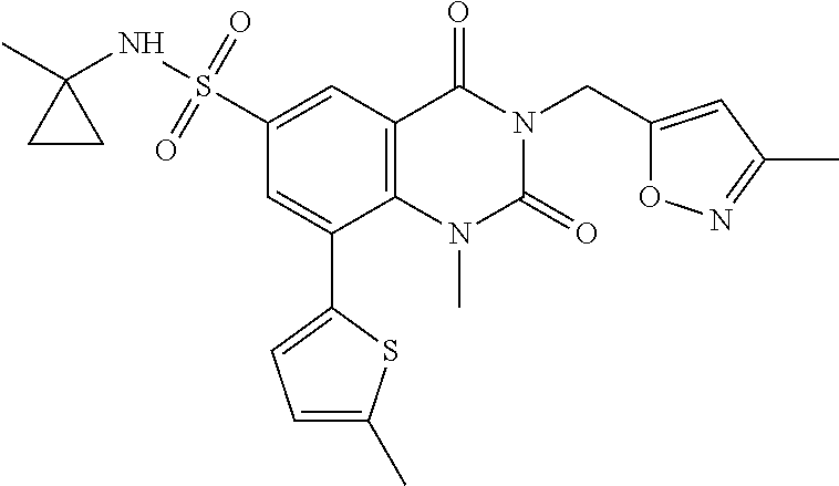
C1=C(C2=CC=C(C)S2)C2=C(C=C1S(=O)(=O)NC1(C)CC1)C(=O)N(CC1=CC(C)=NO1)C(=O)N2C
